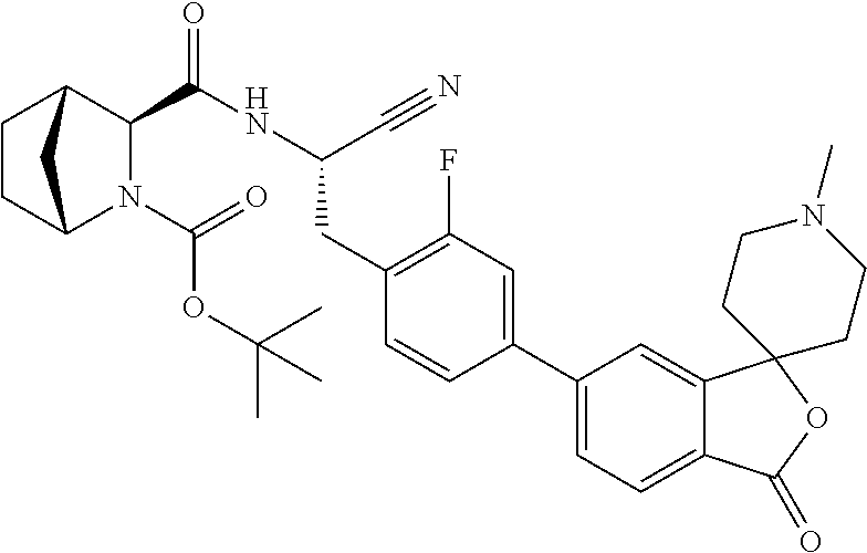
C1CC2N(C(OC(C)(C)C)=O)C(C(NC(C#N)CC3=C(F)C=C(C4=CC=C5C(=C4)C4(OC5=O)CCN(C)CC4)C=C3)=O)C1C2
